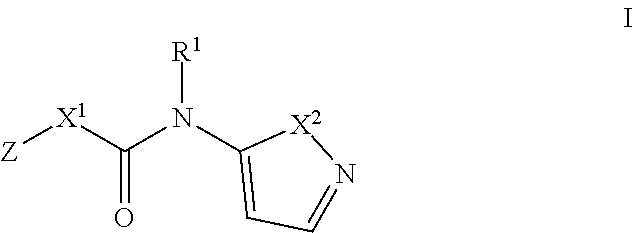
[Z][X1]C(N(C1=CC=N[X2]1)[R1])=O
